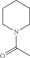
C1CN(C(C)=O)CCC1
